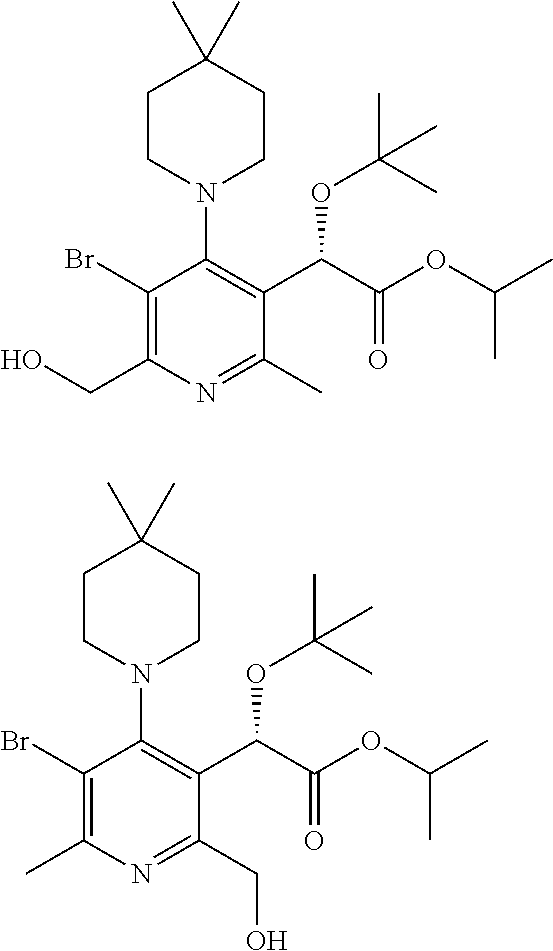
C1(Br)=C(CO)N=C(C)C(C(C(OC(C)C)=O)OC(C)(C)C)=C1N1CCC(C)(C)CC1.C1(Br)=C(C)N=C(CO)C(C(C(OC(C)C)=O)OC(C)(C)C)=C1N1CCC(C)(C)CC1
